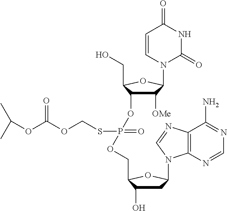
C1([OMe])C(OP(OCC2C(O)CC(N3C4=C(N=C3)C(N)=NC=N4)O2)(=O)SCOC(OC(C)C)=O)C(CO)OC1N1C(=O)NC(=O)C=C1
